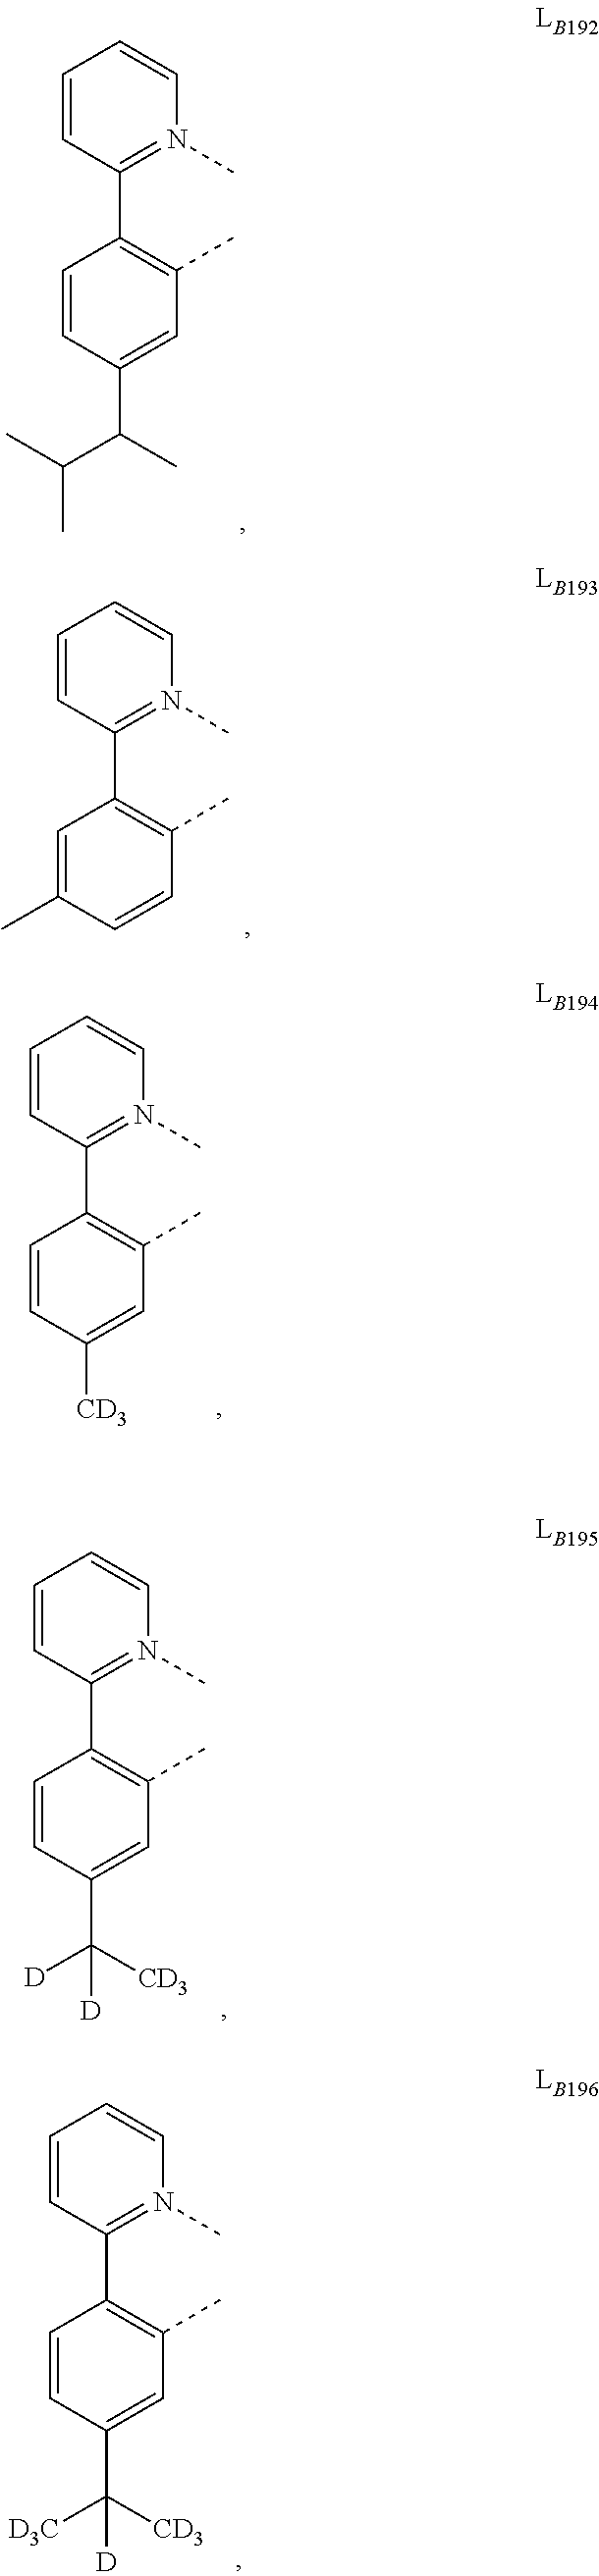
C1=CC(C2=C(C)C=C(C(C)C(C)C)C=C2)=N(C)C=C1.C1=CC(C2=C(C)C=CC(C)=C2)=N(C)C=C1.C1=CC(C2=C(C)C=C([CD3])C=C2)=N(C)C=C1.C1=CC(C2=C(C)C=C(C([CD3])([D])[D])C=C2)=N(C)C=C1.C1=CC(C2=C(C)C=C(C([CD3])([D3C])[D])C=C2)=N(C)C=C1
